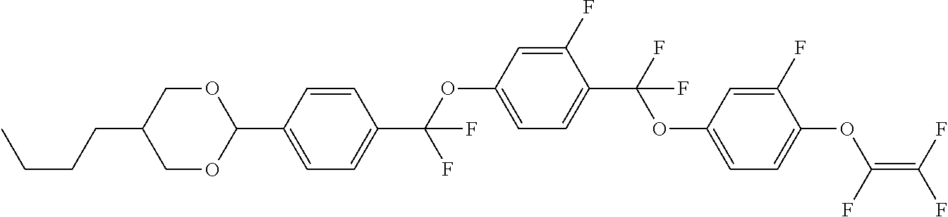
C1(OC(C2=CC=C(C3OCC(CCCC)CO3)C=C2)(F)F)=CC=C(C(F)(OC2=CC=C(OC(=C(F)F)F)C(F)=C2)F)C(F)=C1
